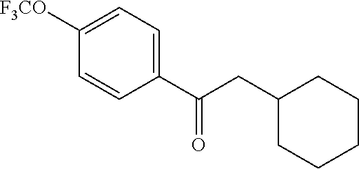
C1(C(CC2CCCCC2)=O)=CC=C([F3CO])C=C1
